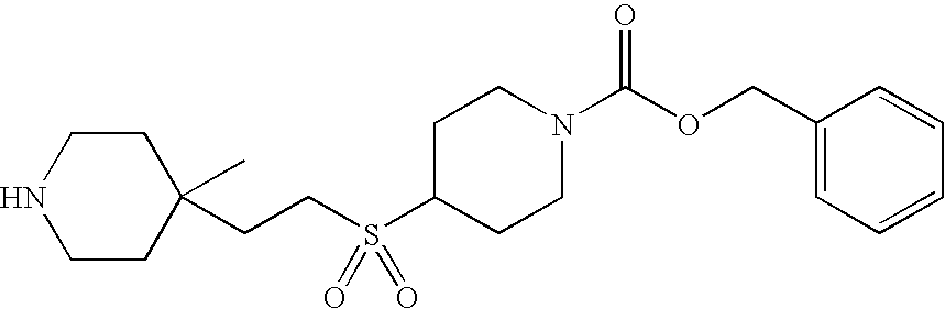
C1CNCCC1(CCS(C1CCN(C(OCC2=CC=CC=C2)=O)CC1)(=O)=O)C
